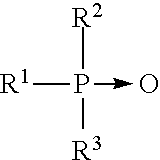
[R2]P([R3])(->O)[R1]
